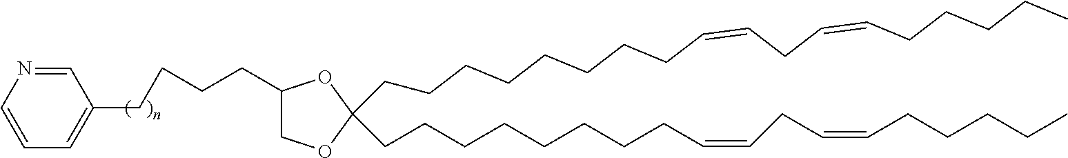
C1(CCCCC2=CC=CN=C2)COC(CCCCCCCCC=CCC=CCCCCC)(CCCCCCCCC=CCC=CCCCCC)O1
